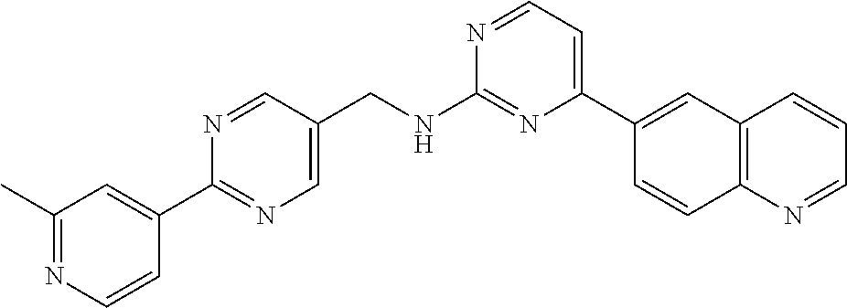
N1=CC=C(C2=CC3=C(C=C2)N=CC=C3)N=C1NCC1=CN=C(C2=CC(C)=NC=C2)N=C1
